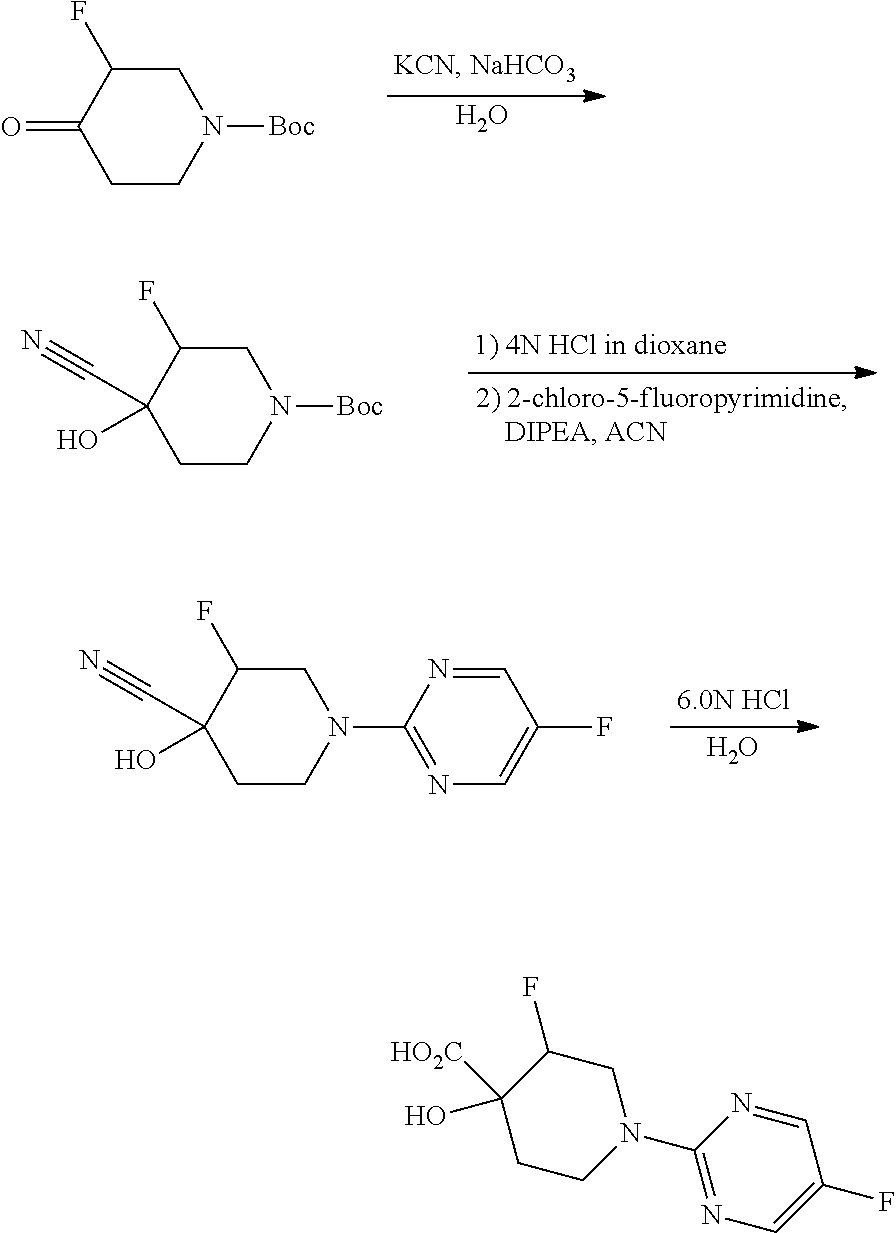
C1(N2CC(F)C(O)([HO2C])CC2)=NC=C(F)C=N1.[Boc]N1CC(F)C(=O)CC1.O.[Boc]N1CC(F)C(O)(C#N)CC1.C1(N2CC(F)C(O)(C#N)CC2)=NC=C(F)C=N1.O
